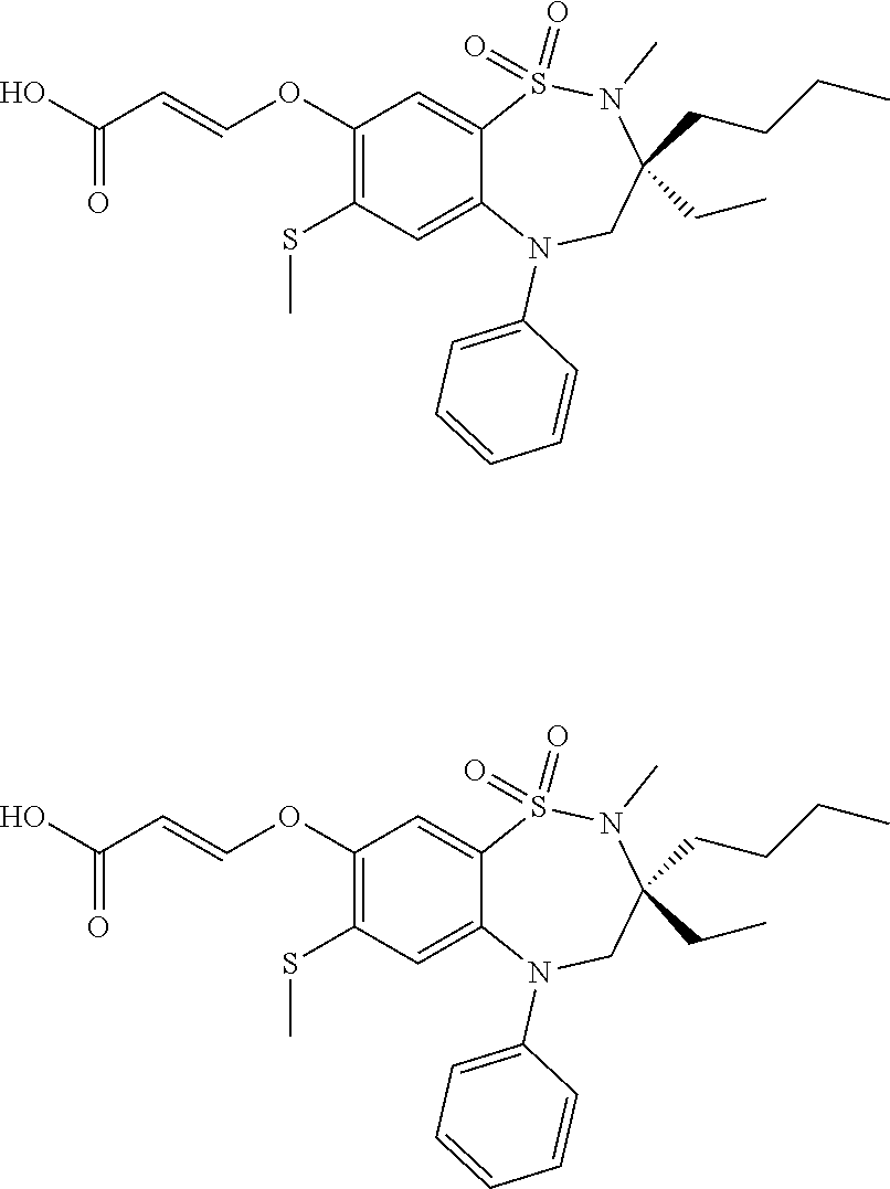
OC(=O)C=COC1=C(SC)C=C2C(=C1)S(=O)(=O)N(C)C(CC)(CCCC)CN2C1=CC=CC=C1.OC(=O)C=COC1=C(SC)C=C2C(=C1)S(=O)(=O)N(C)C(CC)(CCCC)CN2C1=CC=CC=C1
